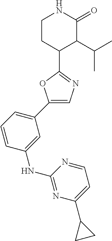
C1=CC(NC2=NC(C3CC3)=CC=N2)=CC(C2=CN=C(C3C(C(C)C)C(=O)NCC3)O2)=C1
